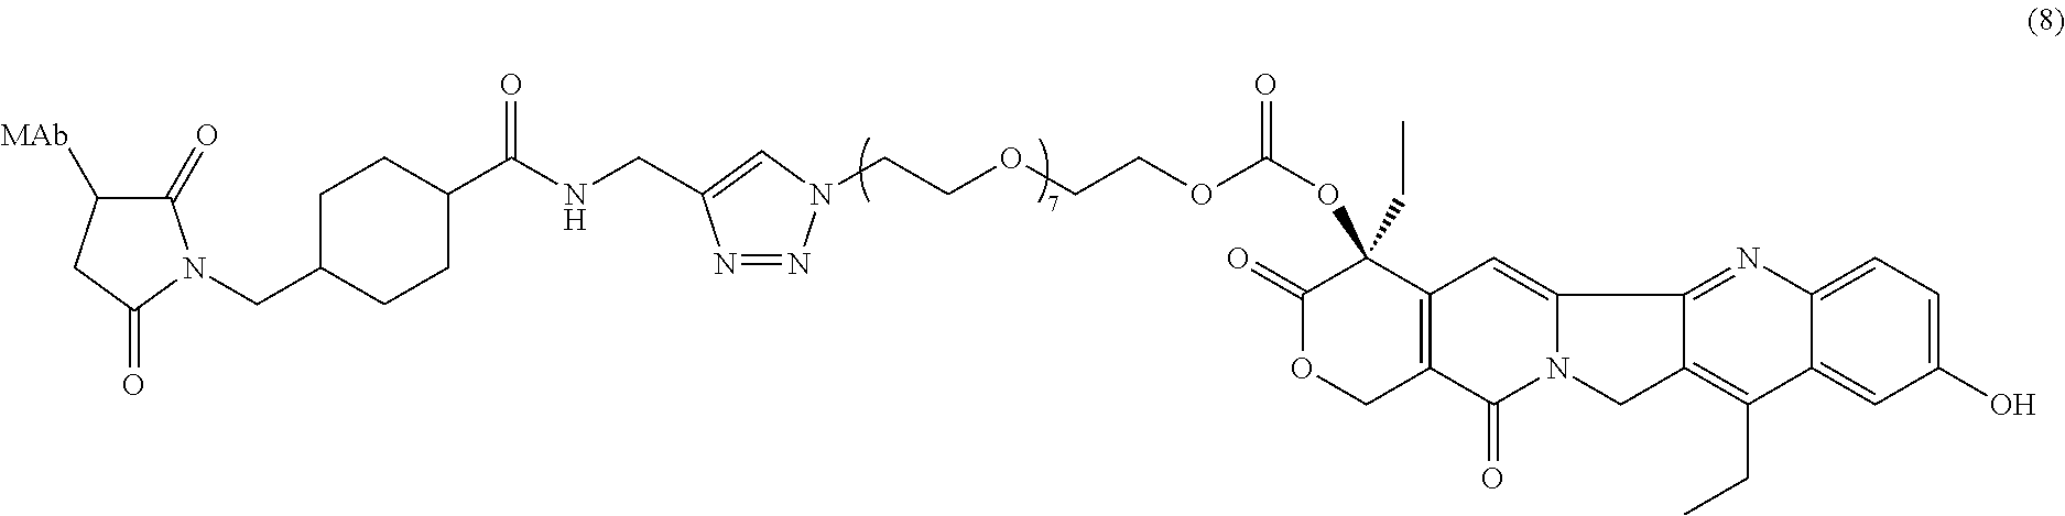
C1(CC)(OC(OCCOCCN2N=NC(CNC(C3CCC(CN4C(=O)C([MAb])CC4=O)CC3)=O)=C2)=O)C(=O)OCC2=C1C=C1N(C2=O)CC2=C(CC)C3=CC(O)=CC=C3N=C12
